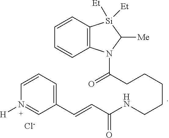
C(C1=CC=CN([H])=C1)=CC(=O)NCCCCCC(=O)N1C2=C([Si]([Et])([Et])C1[Me])C=CC=C2.[Cl-]
